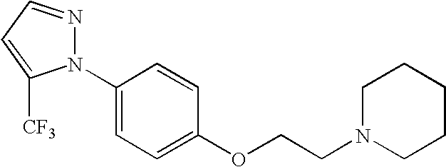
C1(N2N=CC=C2[CF3])=CC=C(OCCN2CCCCC2)C=C1
